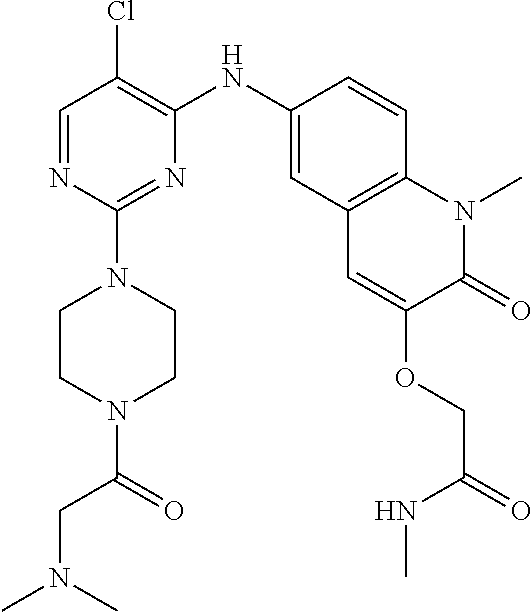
C1=NC(N2CCN(C(CN(C)C)=O)CC2)=NC(NC2=CC3=C(C=C2)N(C)C(=O)C(OCC(NC)=O)=C3)=C1Cl
